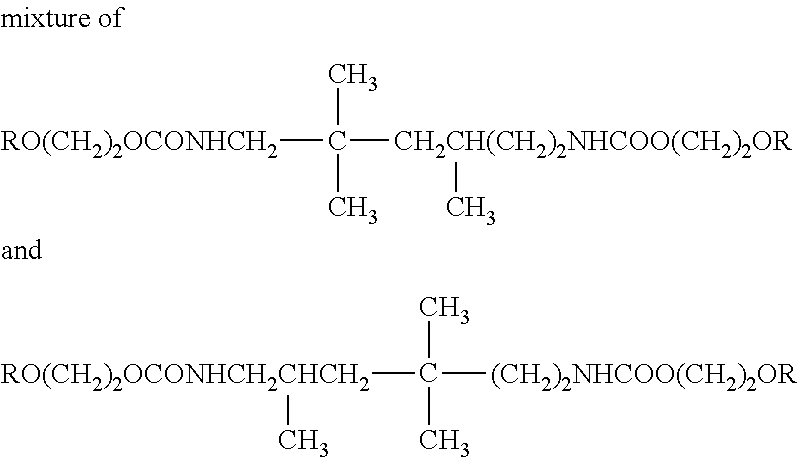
[RO(CH2)2OCONHCH2]C([CH2CH(CH2)2NHCOO(CH2)2OR]C)(C)C.[RO(CH2)2OCONHCH2CHCH2](C([(CH2)2NHCOO(CH2)2OR])(C)C)C
